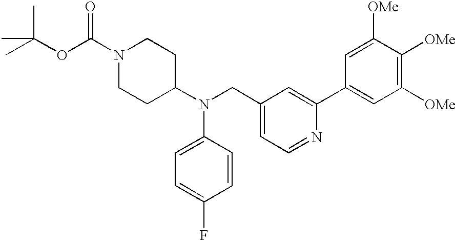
N1(C(OC(C)(C)C)=O)CCC(N(CC2=CC=NC(C3=CC([OMe])=C([OMe])C([OMe])=C3)=C2)C2=CC=C(F)C=C2)CC1
